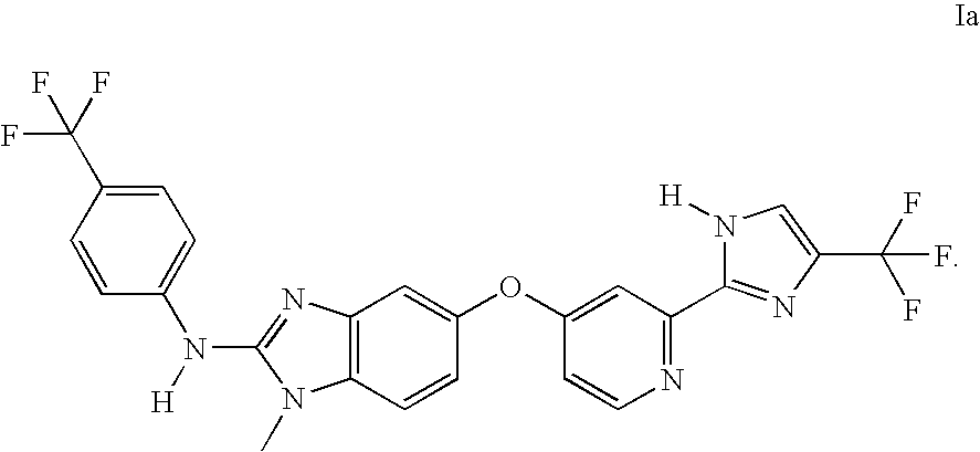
C1=C(C(F)(F)F)C=CC(N([H])C2=NC3=C(N2C)C=CC(OC2=CC(C4=NC(C(F)(F)F)=CN4[H])=NC=C2)=C3)=C1
